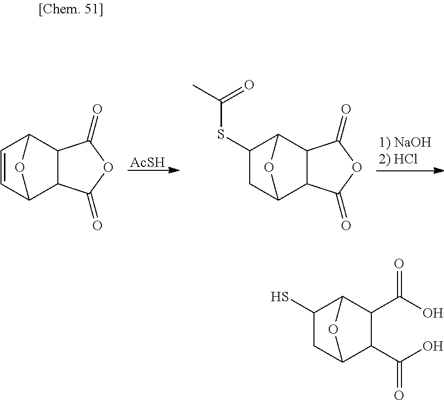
[AcSH].C12C3C=CC(C1C(=O)OC2=O)O3.C12C3CC(SC(=O)C)C(C1C(=O)OC2=O)O3.C1(C(O)=O)C2CC(S)C(C1C(O)=O)O2
